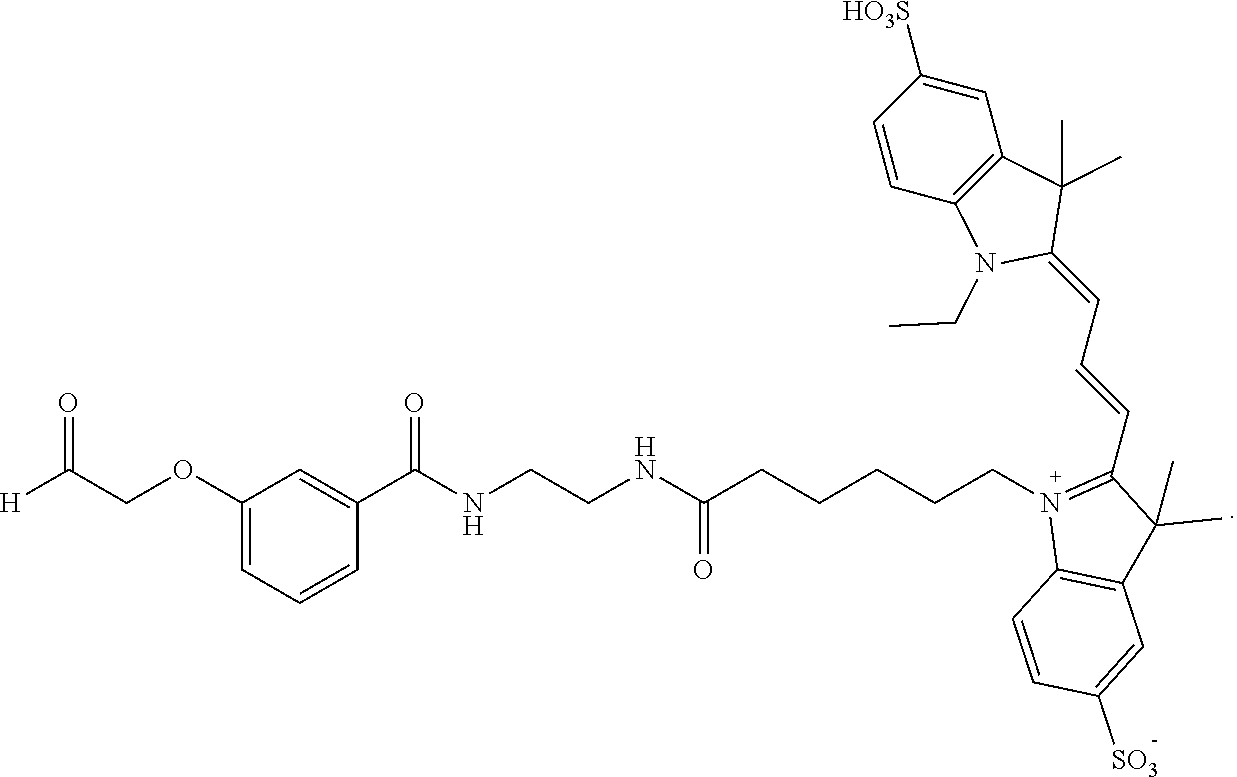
[H]C(COC1=CC=CC(C(NCCNC(CCCCCN2=C(C=CC=C3C(C)(C)C4=C(N3CC)C=CC([HO3S])=C4)C(C)(C)C3=C2C=CC([SO3])=C3)=O)=O)=C1)=O
